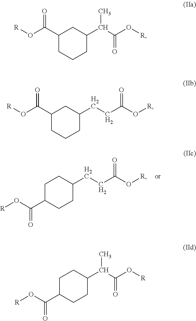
C1C(C(O[R])=O)CCC(CCC(O[R])=O)C1.C1(C(O[R])=O)CCCC(C(C(O[R])=O)C)C1.C1(C(O[R])=O)CCCC(CCC(O[R])=O)C1.C1C(C(O[R])=O)CCC(C(C(O[R])=O)C)C1
